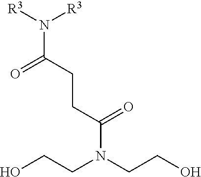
O=C(N(CCO)CCO)CCC(N([R3])[R3])=O
